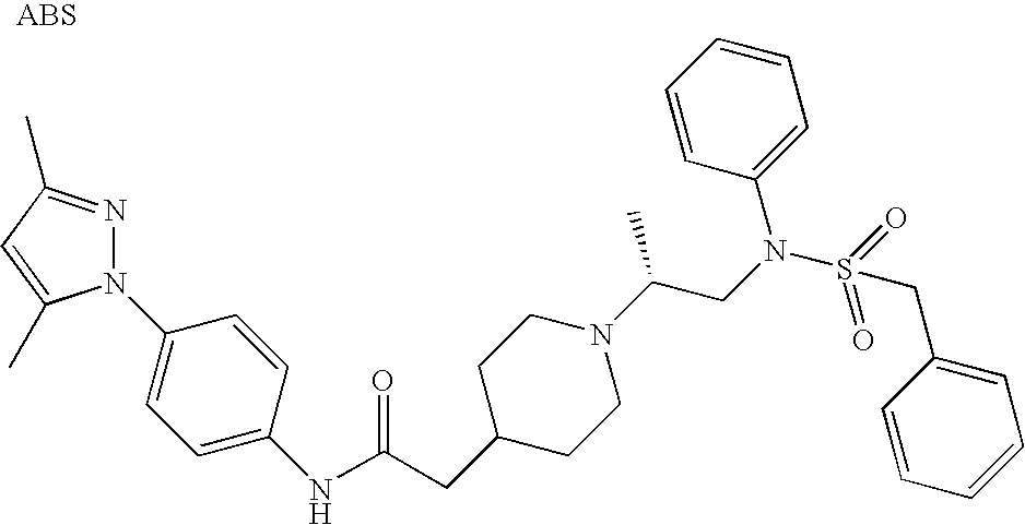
N1(C2=CC=C(NC(CC3CCN(C(CN(S(=O)(=O)CC4=CC=CC=C4)C4=CC=CC=C4)C)CC3)=O)C=C2)N=C(C)C=C1C
